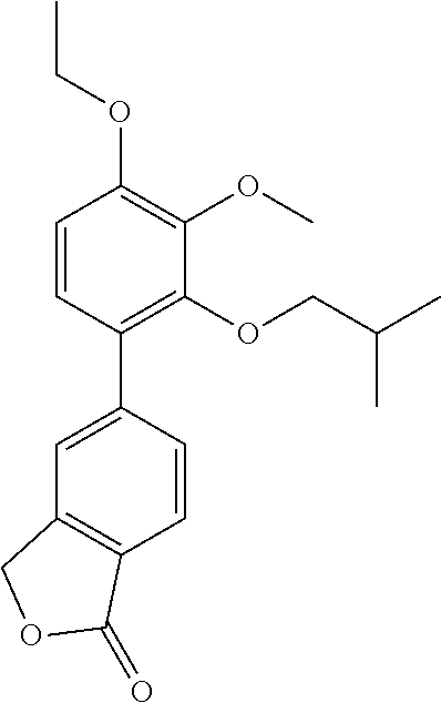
C1=CC(C2=CC3=C(C=C2)C(=O)OC3)=C(OCC(C)C)C(OC)=C1OCC
